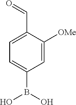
C1(B(O)O)=CC=C(C=O)C([OMe])=C1
